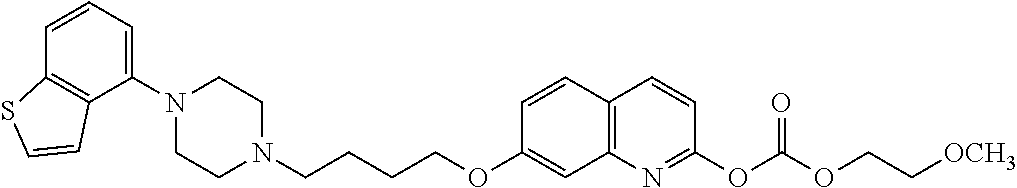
C1N(C2=CC=CC3=C2C=CS3)CCN(CCCCOC2=CC3=C(C=C2)C=CC(OC(OCC[OCH3])=O)=N3)C1
